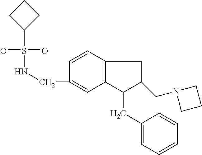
C12=C(C=CC(CNS(=O)(=O)C3CCC3)=C1)CC(CN1CCC1)C2CC1=CC=CC=C1
